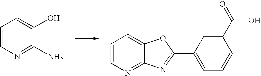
C1=CN=C(N)C(O)=C1.C1=CN=C2C(=C1)OC(C1=CC=CC(C(O)=O)=C1)=N2
